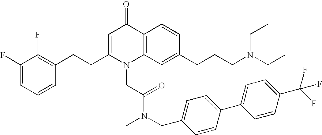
C1(F)=CC=CC(CCC2=CC(=O)C3=C(N2CC(N(CC2=CC=C(C4=CC=C(C(F)(F)F)C=C4)C=C2)C)=O)C=C(CCCN(CC)CC)C=C3)=C1F
